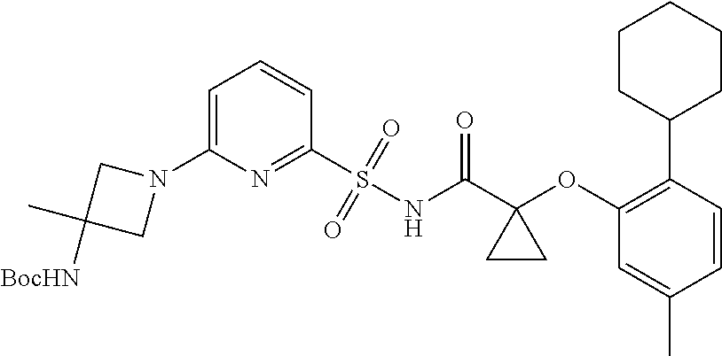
C1(N2CC([BocHN])(C)C2)=CC=CC(S(=O)(=O)NC(C2(OC3=C(C4CCCCC4)C=CC(C)=C3)CC2)=O)=N1
